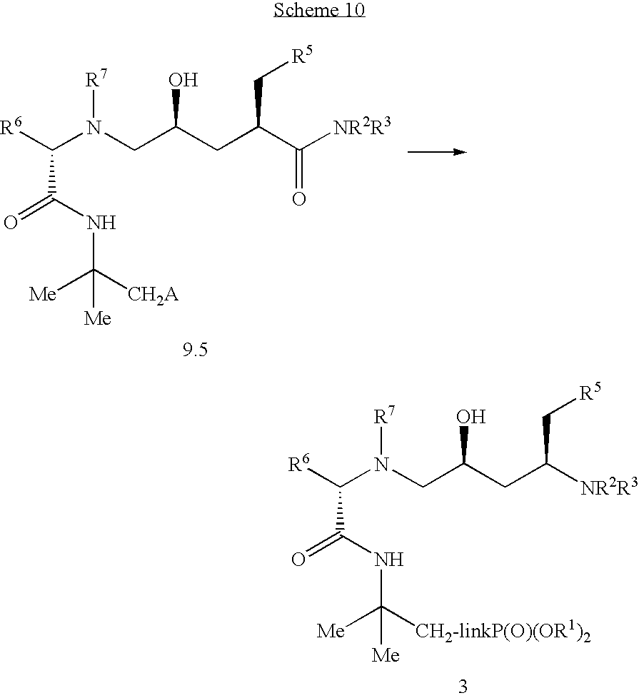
C(N(CC(CC([NR2R3])C[R5])O)[R7])([R6])C(NC([CH2-linkP(O)(OR1)2])([Me])[Me])=O.C(N(CC(CC(C([NR2R3])=O)C[R5])O)[R7])([R6])C(NC([CH2A])([Me])[Me])=O
